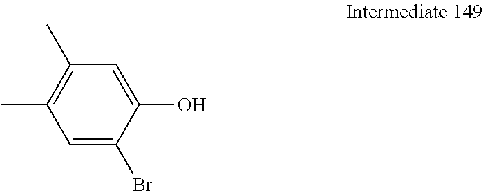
C1=C(Br)C(O)=CC(C)=C1C
